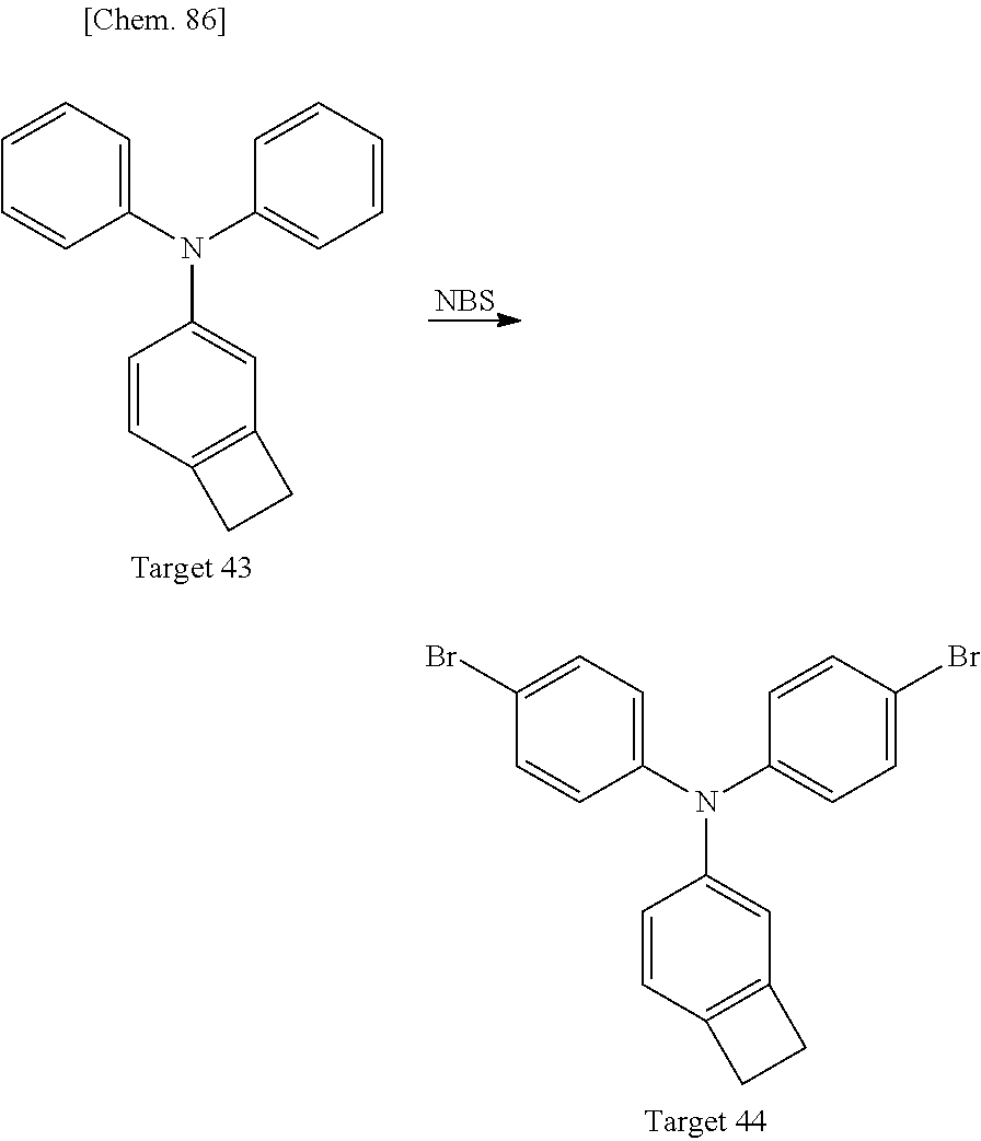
C1=CC2=C(C=C1N(C1=CC=CC=C1)C1=CC=CC=C1)CC2.[NBS].C1=CC2=C(C=C1N(C1=CC=C(Br)C=C1)C1=CC=C(Br)C=C1)CC2
